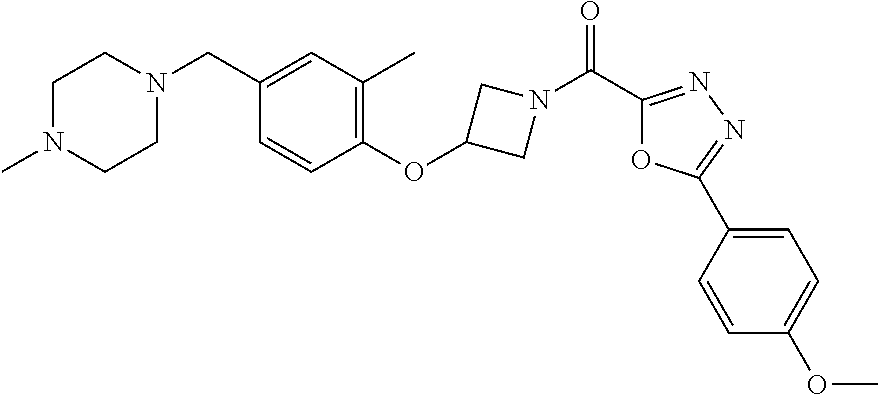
C1(C(N2CC(OC3=C(C)C=C(CN4CCN(C)CC4)C=C3)C2)=O)=NN=C(C2=CC=C(OC)C=C2)O1
